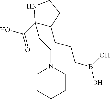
C1(C(O)=O)(CCN2CCCCC2)C(CCCB(O)O)CCN1
